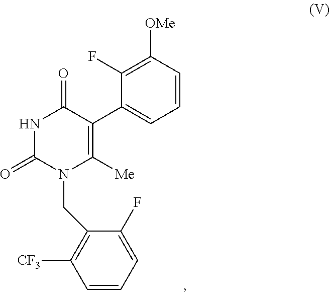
C1=CC([OMe])=C(F)C(C2=C([Me])N(CC3=C([CF3])C=CC=C3F)C(=O)NC2=O)=C1
